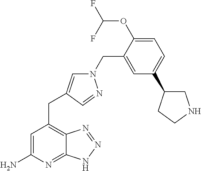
C1=C(N)N=C2C(=C1CC1=CN(CC3=CC(C4CNCC4)=CC=C3OC(F)F)N=C1)N=NN2
